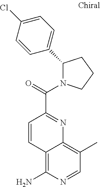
C1=CC(C(=O)N2C(C3=CC=C(Cl)C=C3)CCC2)=NC2=C(C)C=NC(N)=C12
